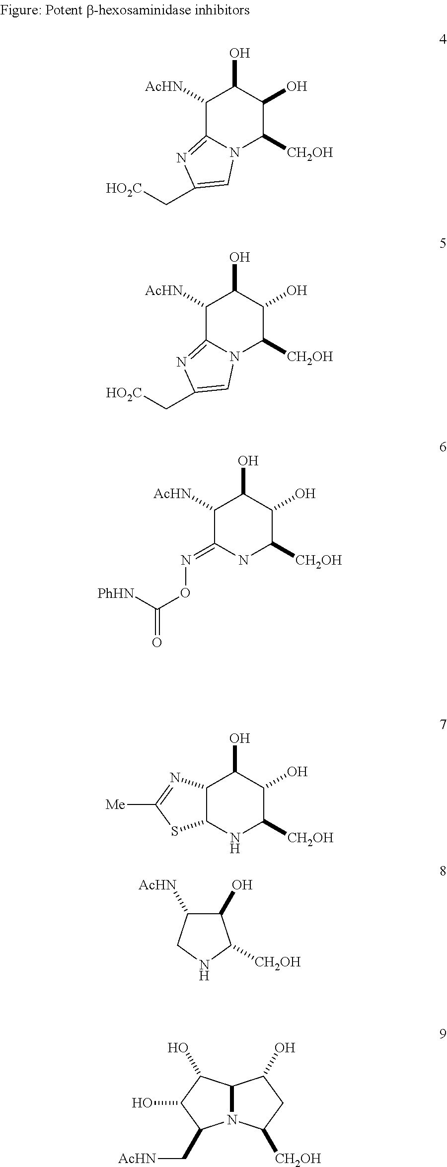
C1([AcHN])C2=NC(C[HO2C])=CN2C([CH2OH])C(O)C1O.C1([AcHN])C2=NC(C[HO2C])=CN2C([CH2OH])C(O)C1O.C1([AcHN])C(=NOC(=O)[PhHN])NC([CH2OH])C(O)C1O.C12C(NC([CH2OH])C(O)C1O)SC([Me])=N2.C1(O)C([AcHN])CNC1[CH2OH].N12C(C(O)C(O)C1C[AcHN])C(O)CC2[CH2OH]
